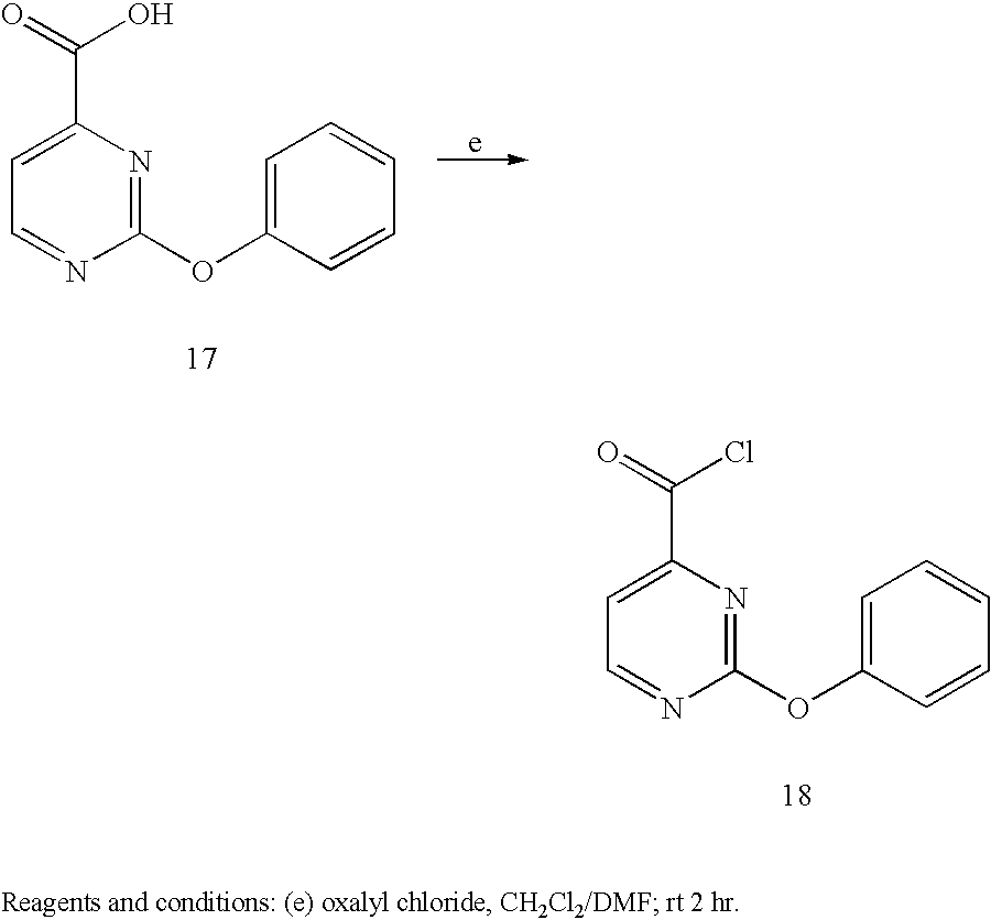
C1(OC2=CC=CC=C2)=NC(C(=O)O)=CC=N1.C1(OC2=CC=CC=C2)=NC(C(=O)Cl)=CC=N1
